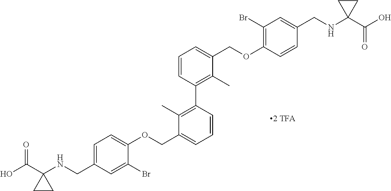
C1=C(CNC2(C(O)=O)CC2)C=C(Br)C(OCC2=CC=CC(C3=C(C)C(COC4=C(Br)C=C(CNC5(C(O)=O)CC5)C=C4)=CC=C3)=C2C)=C1
